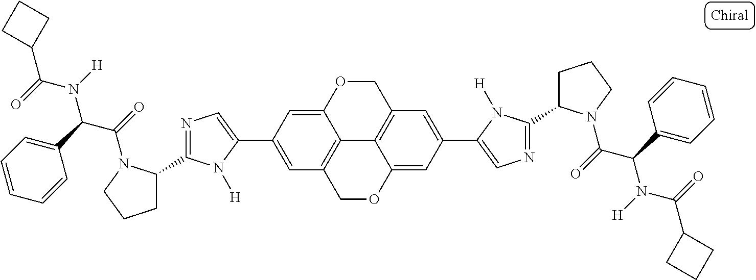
C12=C3COC4=CC(C5=CN=C(C6CCCN6C(=O)C(C6=CC=CC=C6)N([H])C(=O)C6CCC6)N5[H])=CC(=C14)COC2=CC(C1=CN=C(C2CCCN2C(=O)C(C2=CC=CC=C2)N([H])C(=O)C2CCC2)N1[H])=C3
